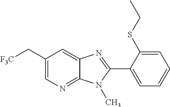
C1(C[F3C])=CN=C2C(=C1)N=C(C1=CC=CC=C1SCC)N2C
